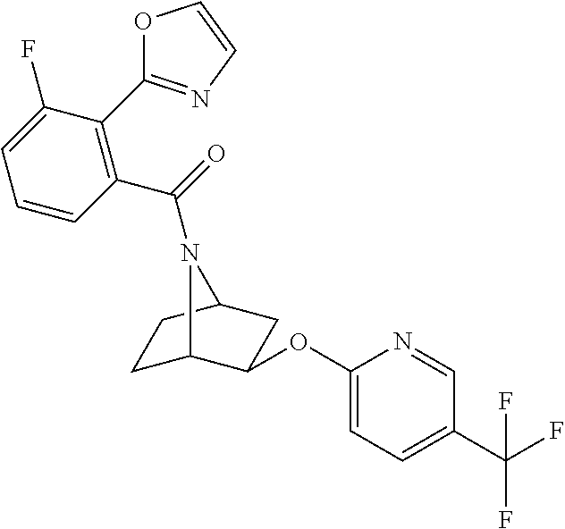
C1C2C(OC3=CC=C(C(F)(F)F)C=N3)CC(C1)N2C(=O)C1=C(C2=NC=CO2)C(F)=CC=C1
